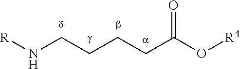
C(CCC(O[R4])=O)CN[R]
